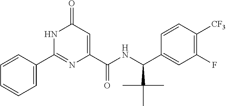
C1(C2=NC(C(NC(C3=CC(F)=C([CF3])C=C3)C(C)(C)C)=O)=CC(=O)N2)=CC=CC=C1
